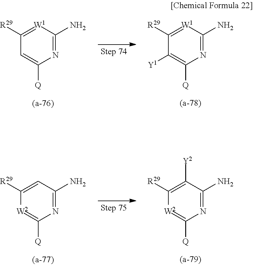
N1=C(N)[W1]=C([R29])C=C1[Q].N1=C(N)[W1]=C([R29])C([Y1])=C1[Q].N1=C(N)C=C([R29])[W2]=C1[Q].N1=C(N)C([Y2])=C([R29])[W2]=C1[Q]
